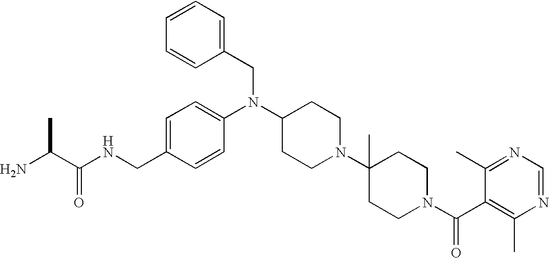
C(C1=CC=C(N(C2CCN(C3(C)CCN(C(C4=C(C)N=CN=C4C)=O)CC3)CC2)CC2=CC=CC=C2)C=C1)NC(C(N)C)=O
